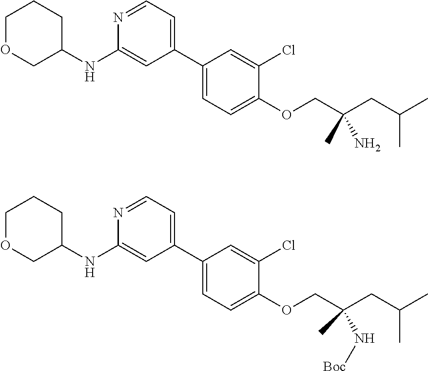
C1(C2=CC=NC(NC3CCCOC3)=C2)=CC=C(OCC(CC(C)C)(N)C)C(Cl)=C1.C1(C2=CC=NC(NC3CCCOC3)=C2)=CC=C(OCC(CC(C)C)(N[Boc])C)C(Cl)=C1
